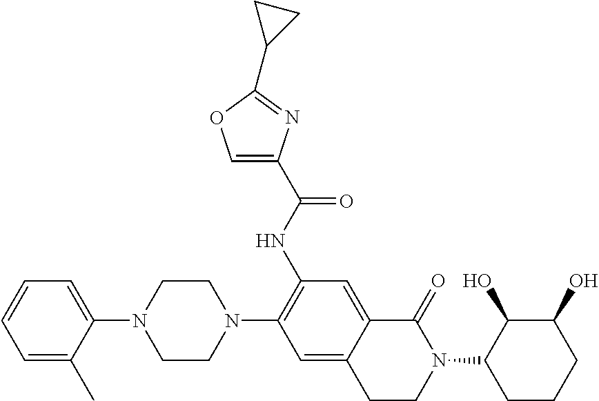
C1=CC=C(C)C(N2CCN(C3=C(NC(C4=COC(C5CC5)=N4)=O)C=C4C(=C3)CCN(C3CCCC(O)C3O)C4=O)CC2)=C1
